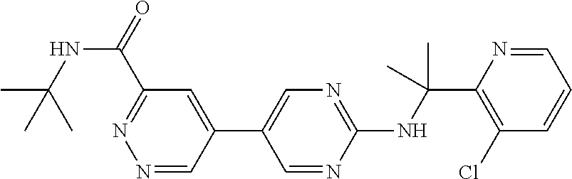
C1(C2=CN=C(NC(C3=C(Cl)C=CC=N3)(C)C)N=C2)=CC(C(=O)NC(C)(C)C)=NN=C1
